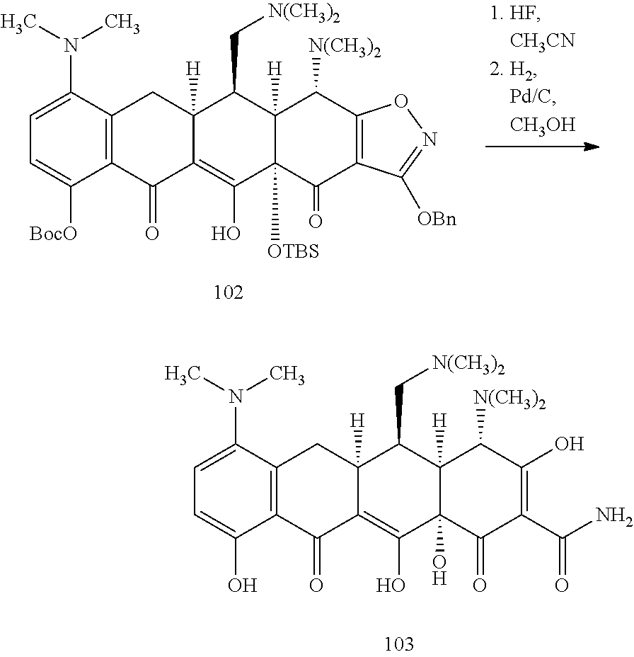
C12=C(C(O)=CC=C1N(C)C)C(=O)C1=C(O)C3(O)C([H])(C(C[N(CH3)2])C1([H])C2)C([N(CH3)2])C(O)=C(C(N)=O)C3=O.C12=C(C([BocO])=CC=C1N(C)C)C(=O)C1=C(O)C3([OTBS])C([H])(C(C[N(CH3)2])C1([H])C2)C([N(CH3)2])C1=C(C3=O)C([OBn])=NO1
